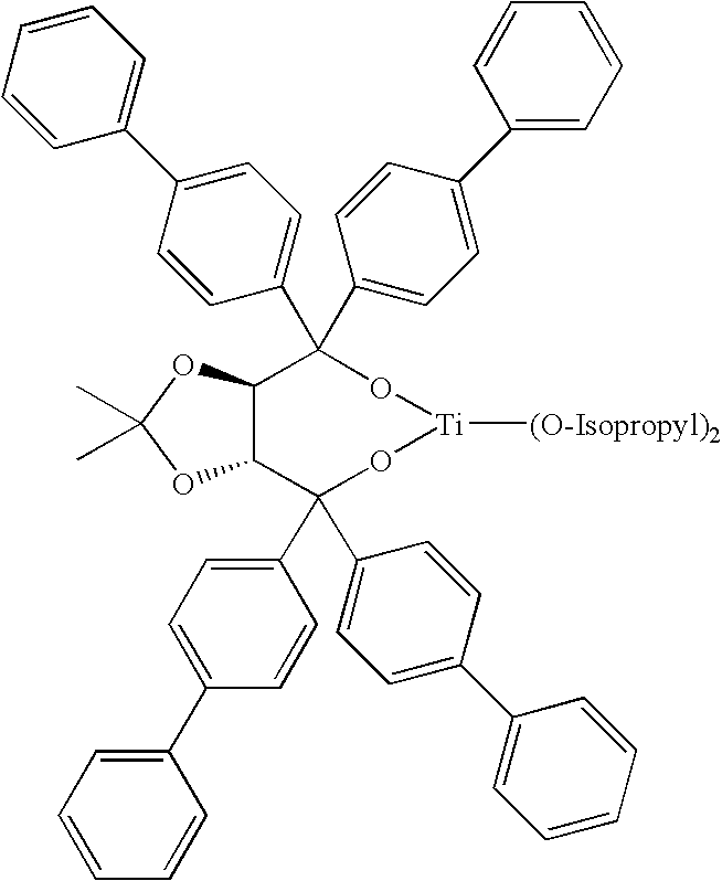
C1=CC=CC(C2=CC=C(C3(C4=CC=C(C5=CC=CC=C5)C=C4)C4C(C(C5=CC=C(C6=CC=CC=C6)C=C5)(C5=CC=C(C6=CC=CC=C6)C=C5)O[Ti]([(O-Isopropyl)2])O3)OC(C)(C)O4)C=C2)=C1
